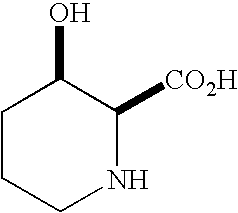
C1CCNC([CO2H])C1O
